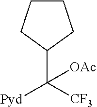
C1CCC(C([CF3])([Pyd])[OAc])C1
